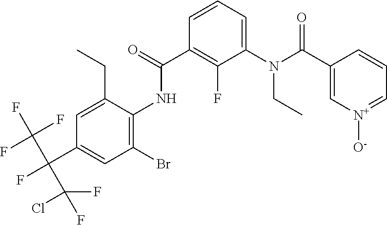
C1=C(CC)C(NC(C2=C(F)C(N(CC)C(=O)C3=C[N+]([O-])=CC=C3)=CC=C2)=O)=C(Br)C=C1C(F)(C(F)(F)F)C(F)(Cl)F
